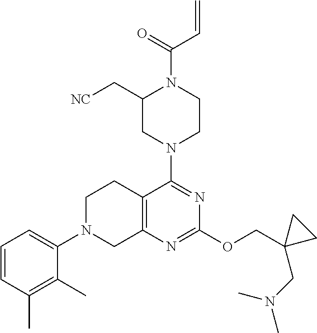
C1=CC(C)=C(C)C(N2CC3=C(CC2)C(N2CCN(C(=O)C=C)C(C[NC])C2)=NC(OCC2(CN(C)C)CC2)=N3)=C1
